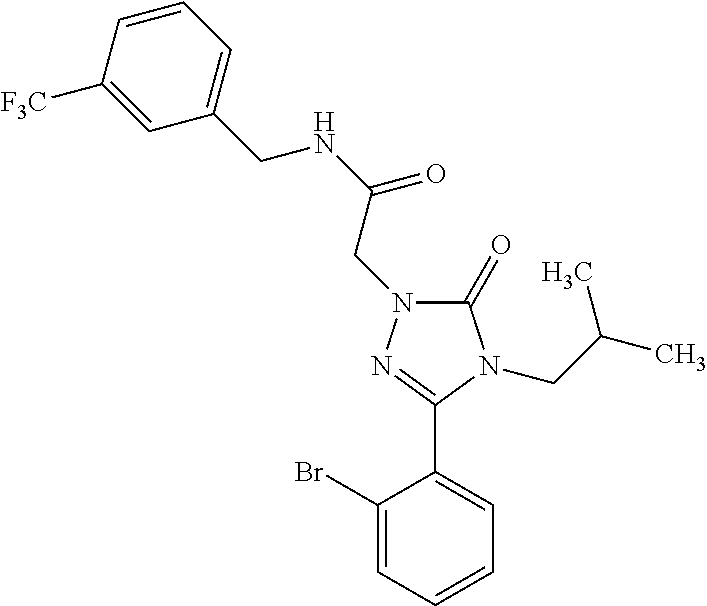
C(NC(=O)CN1C(=O)N(CC(C)C)C(C2=CC=CC=C2Br)=N1)C1=CC=CC([F3C])=C1
